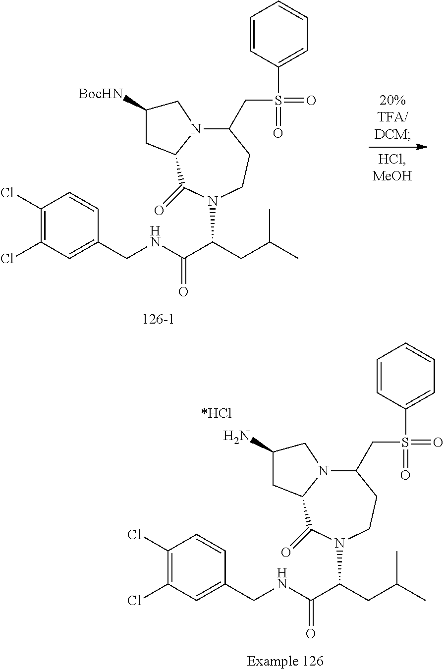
C1(Cl)=C(Cl)C=C(CNC(C(CC(C)C)N2C(=O)C3N(C(CS(C4=CC=CC=C4)(=O)=O)CC2)CC([BocHN])C3)=O)C=C1.C1(Cl)=C(Cl)C=C(CNC(C(CC(C)C)N2C(=O)C3N(C(CS(C4=CC=CC=C4)(=O)=O)CC2)CC(N)C3)=O)C=C1
